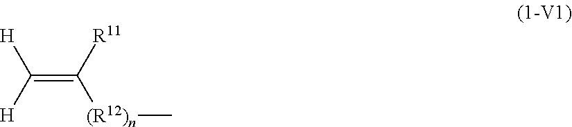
C([H])([H])=C([R11])[(R12)n]C
